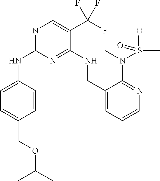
N1=C(NC2=CC=C(COC(C)C)C=C2)N=C(NCC2=CC=CN=C2N(S(=O)(C)=O)C)C(C(F)(F)F)=C1
